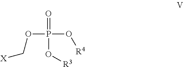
O(P(O[R4])(=O)O[R3])C[X]
